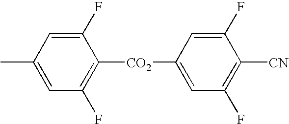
C1(F)=CC([CO2]C2=C(F)C=C(C)C=C2F)=CC(F)=C1[CN]
